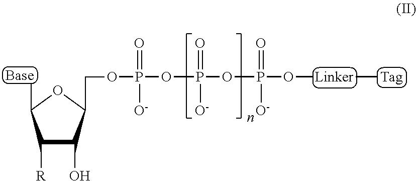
C1([Base])C([R])C(O)C(COP(=O)([O-])OP(=O)([O-])OP(=O)([O-])O[Linker][Tag])O1
